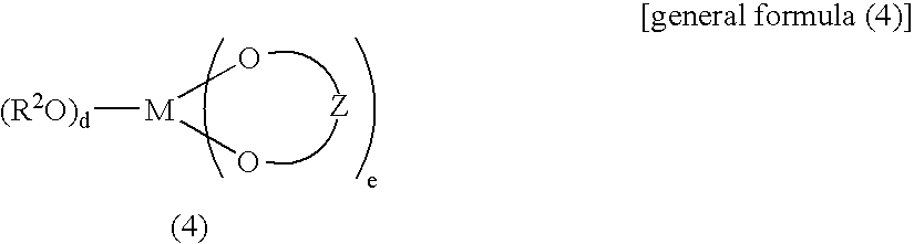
[(R2O)d][M](O)O
